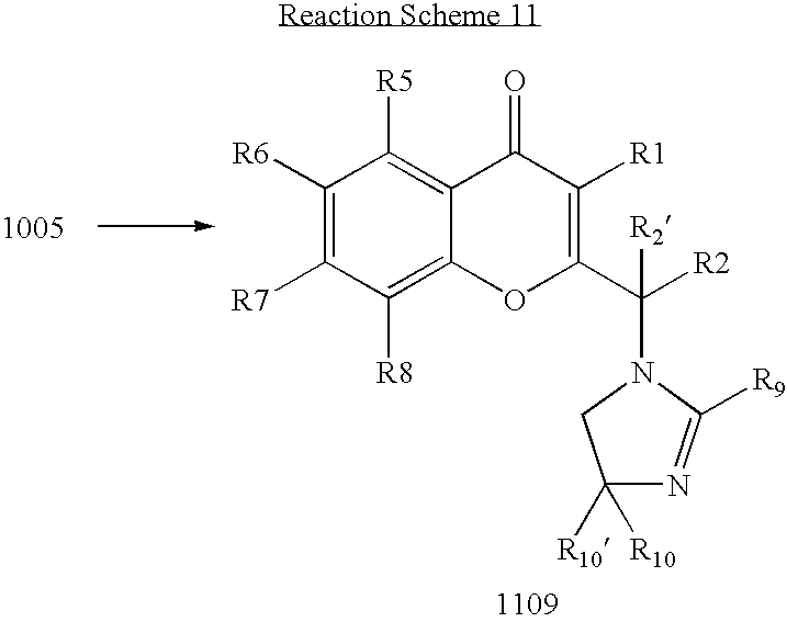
C1([R6])=C([R7])C([R8])=C2C(=C1[R5])C(=O)C([R1])=C(C([R2])([R2])N1CC([R10])([R10])N=C1[R9])O2
